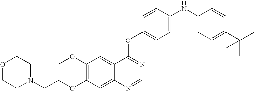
C1=CC(OC2=NC=NC3=CC(OCCN4CCOCC4)=C(OC)C=C23)=CC=C1NC1=CC=C(C(C)(C)C)C=C1
